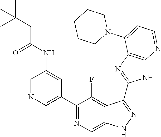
C1=NC=C(C2=NC=C3C(=C2F)C(C2=NC4=C(N2)N=CC=C4N2CCCCC2)=NN3)C=C1NC(=O)CC(C)(C)C
